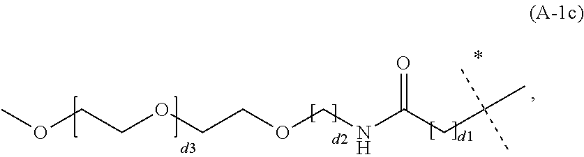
N(COCCOCCOC)C(CC(C)(C)C)=O
